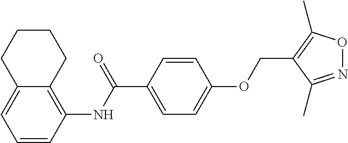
C1=CC(NC(C2=CC=C(OCC3=C(C)ON=C3C)C=C2)=O)=C2C(=C1)CCCC2
